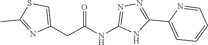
C1(CC(=O)NC2=NN=C(C3=CC=CC=N3)N2)=CSC(C)=N1
